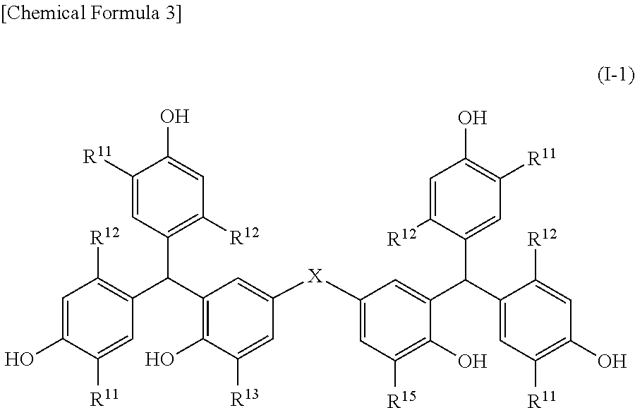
C1(C(C2=C([R12])C=C(O)C([R11])=C2)C2=C(O)C([R13])=CC([X]C3=CC([R15])=C(O)C(C(C4=CC([R11])=C(O)C=C4[R12])C4=CC([R11])=C(O)C=C4[R12])=C3)=C2)=C([R12])C=C(O)C([R11])=C1
